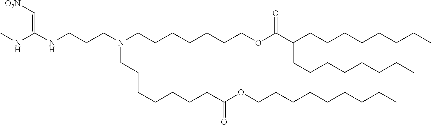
C(CC)CCCCCCOC(CCCCCCCN(CCCCCCCOC(C(CCCCCCCC)CCCCCCCC)=O)CCCNC(=C[O2N])NC)=O
